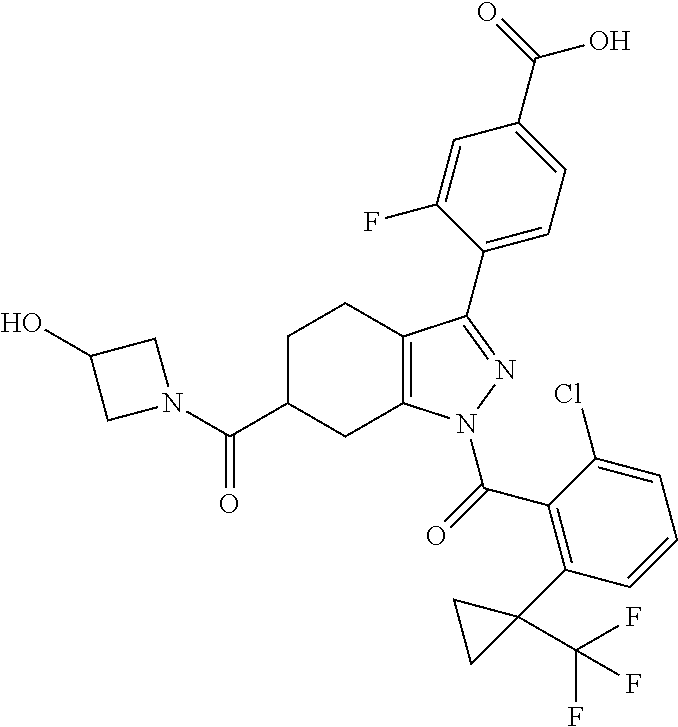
C1C(C(=O)N2CC(O)C2)CC2=C(C1)C(C1=CC=C(C(O)=O)C=C1F)=NN2C(=O)C1=C(C2(C(F)(F)F)CC2)C=CC=C1Cl
